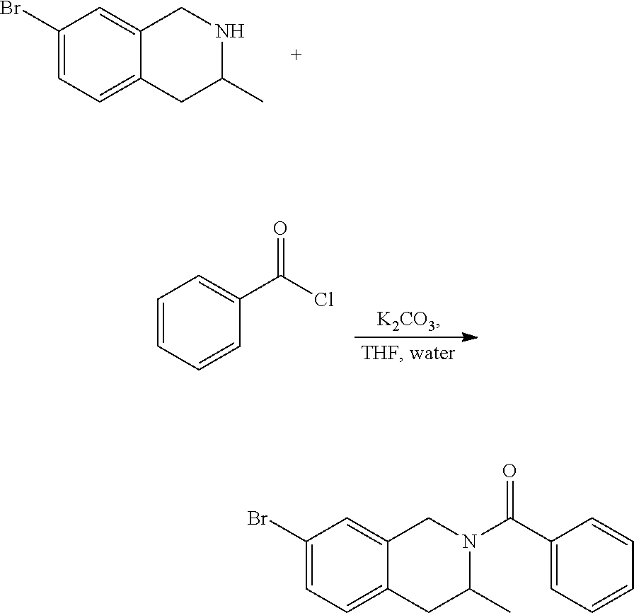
C1(Br)=CC=C2C(=C1)CNC(C)C2.C1=CC=CC(C(Cl)=O)=C1.C1(Br)=CC=C2C(=C1)CN(C(C1=CC=CC=C1)=O)C(C)C2
